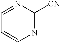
C1=NC([CN])=NC=C1
